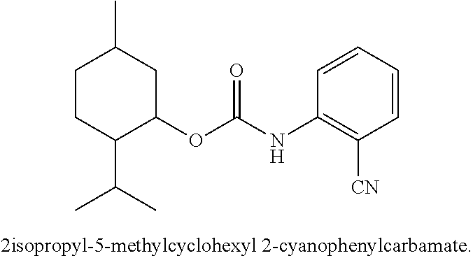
C1CC(C(C)C)C(OC(NC2=C([CN])C=CC=C2)=O)CC1C
